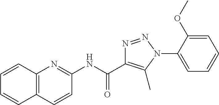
C1(NC(C2=C(C)N(C3=CC=CC=C3OC)N=N2)=O)=NC2=C(C=C1)C=CC=C2
